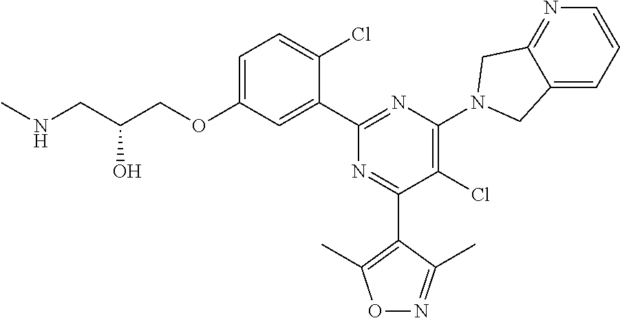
C1=C(OCC(CNC)O)C=C(C2=NC(N3CC4=NC=CC=C4C3)=C(Cl)C(C3=C(C)ON=C3C)=N2)C(Cl)=C1
